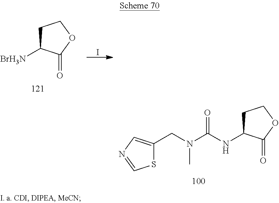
C1C([BrH3N])C(=O)OC1.I.C1C(NC(N(CC2=CN=CS2)C)=O)C(=O)OC1
